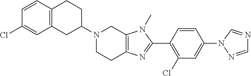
C12=C(CC(N3CCC4=C(C3)N(C)C(C3=C(Cl)C=C(N5N=CN=C5)C=C3)=N4)CC1)C=C(Cl)C=C2
